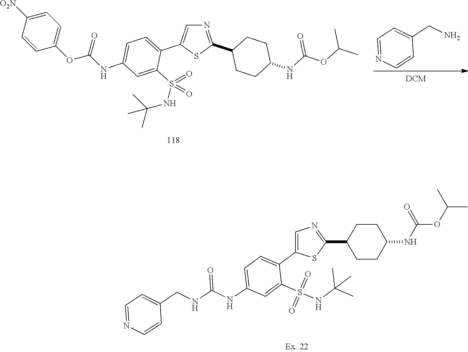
N1=C(C2CCC(NC(OC(C)C)=O)CC2)SC(C2=CC=C(NC(OC3=CC=C([O2N])C=C3)=O)C=C2S(NC(C)(C)C)(=O)=O)=C1.C1=NC=CC(CN)=C1.C1=NC=CC(CNC(NC2=CC=C(C3=CN=C(C4CCC(NC(OC(C)C)=O)CC4)S3)C(S(NC(C)(C)C)(=O)=O)=C2)=O)=C1
